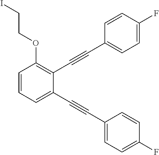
C1=CC=C(C#CC2=CC=C(F)C=C2)C(C#CC2=CC=C(F)C=C2)=C1OCCI
